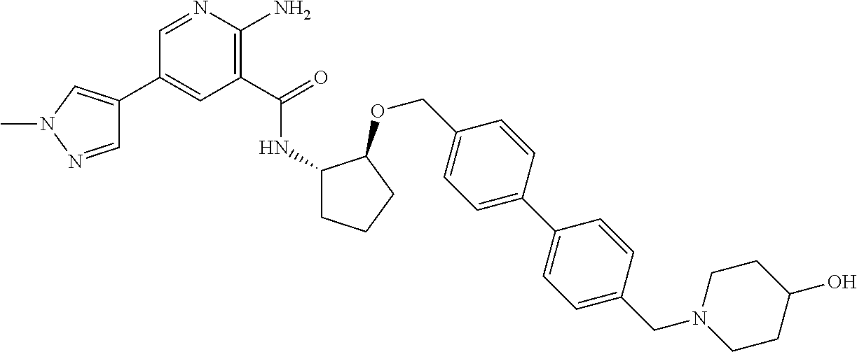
C1(C(=O)NC2CCCC2OCC2=CC=C(C3=CC=C(CN4CCC(O)CC4)C=C3)C=C2)=C(N)N=CC(C2=CN(C)N=C2)=C1
